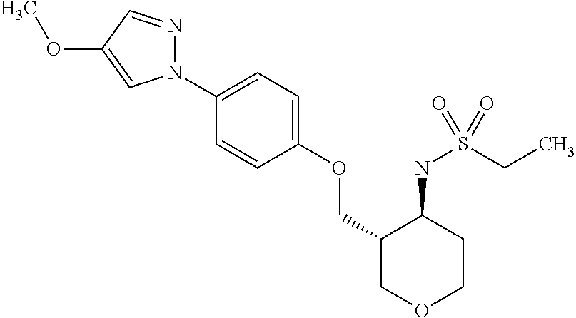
N1(C2=CC=C(OCC3COCCC3NS(CC)(=O)=O)C=C2)N=CC(OC)=C1
